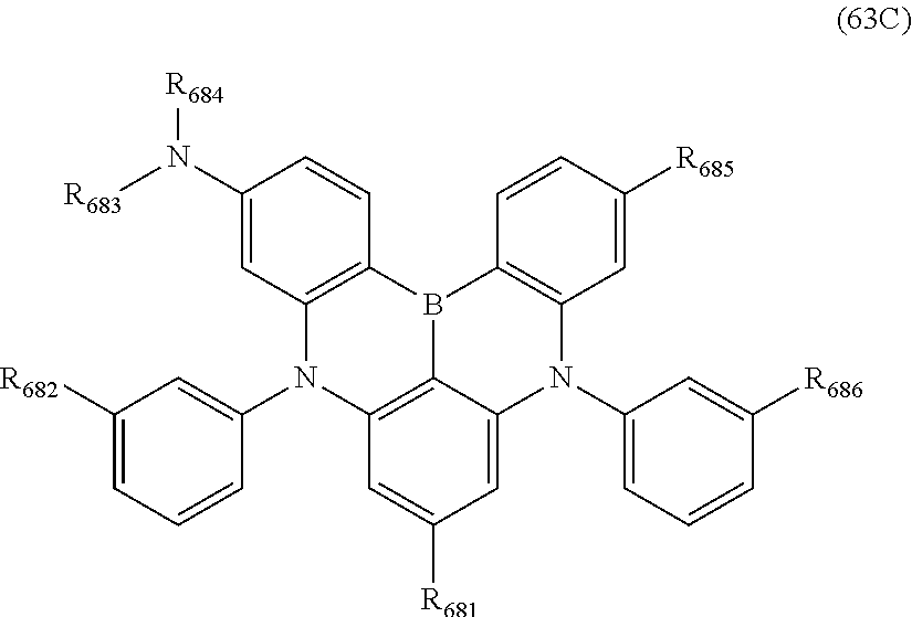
C1=C2C3=C(C=C1[R681])N(C1=CC([R682])=CC=C1)C1=C(B3C3=C(N2C2=CC=CC([R686])=C2)C=C([R685])C=C3)C=CC(N([R683])[R684])=C1
